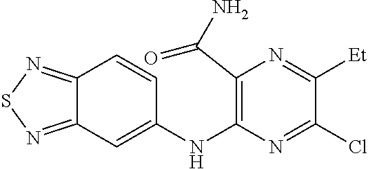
C1(NC2=C(C(N)=O)N=C([Et])C(Cl)=N2)=CC2=NSN=C2C=C1
